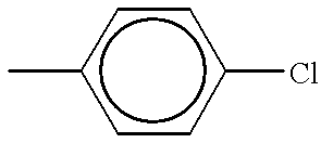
c1(C)ccc(Cl)cc1
